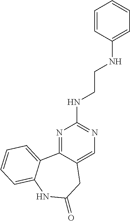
N1=C2C(=CN=C1NCCNC1=CC=CC=C1)CC(=O)NC1=CC=CC=C21
